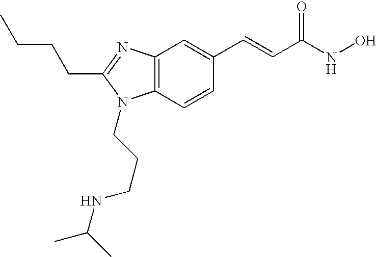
C12=C(N=C(CCCC)N1CCCNC(C)C)C=C(C=CC(NO)=O)C=C2
